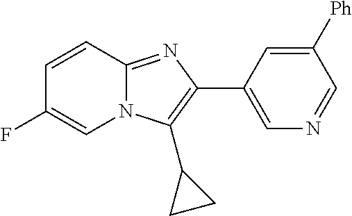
C1=CC2=NC(C3=CN=CC([Ph])=C3)=C(C3CC3)N2C=C1F
